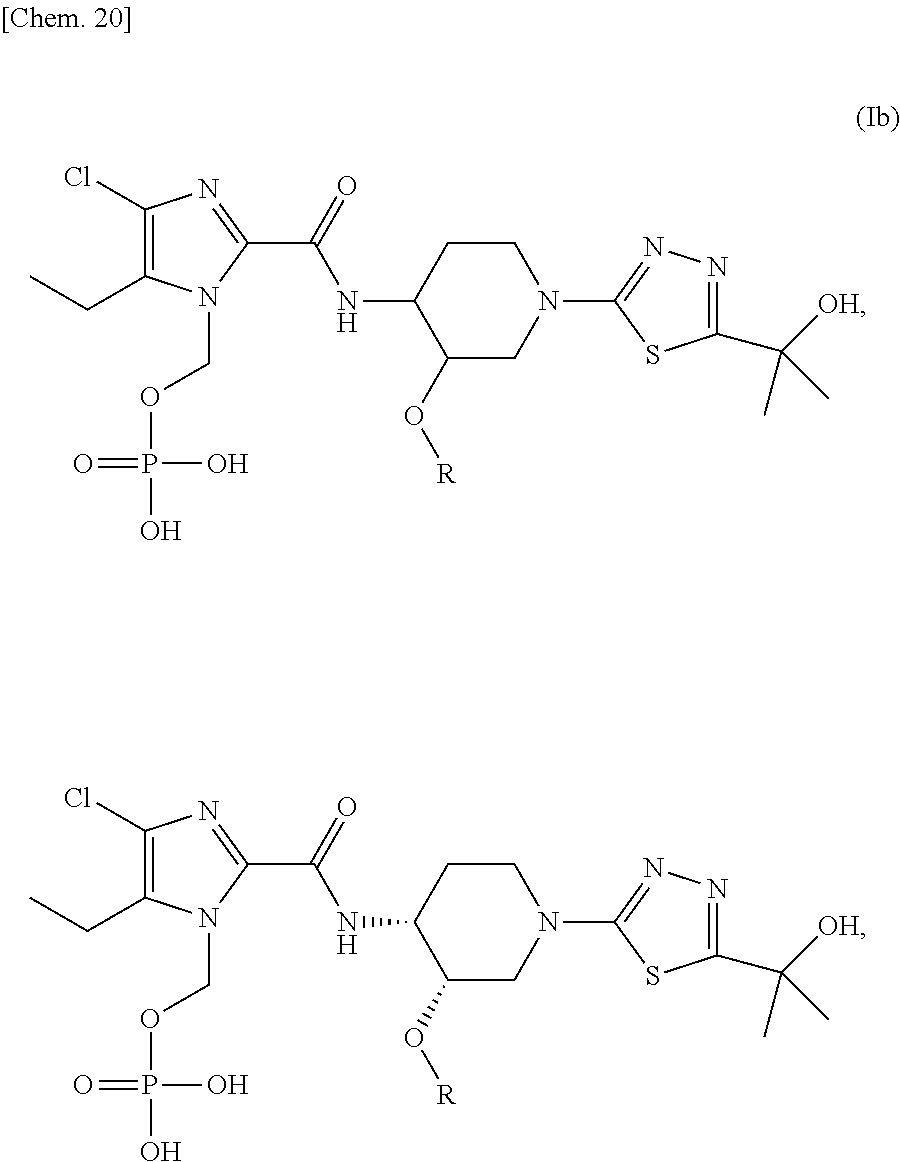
C1(Cl)=C(CC)N(COP(O)(O)=O)C(C(=O)NC2C(O[R])CN(C3=NN=C(C([OH])(C)C)S3)CC2)=N1.C1(Cl)=C(CC)N(COP(O)(O)=O)C(C(=O)NC2C(O[R])CN(C3=NN=C(C([OH])(C)C)S3)CC2)=N1
